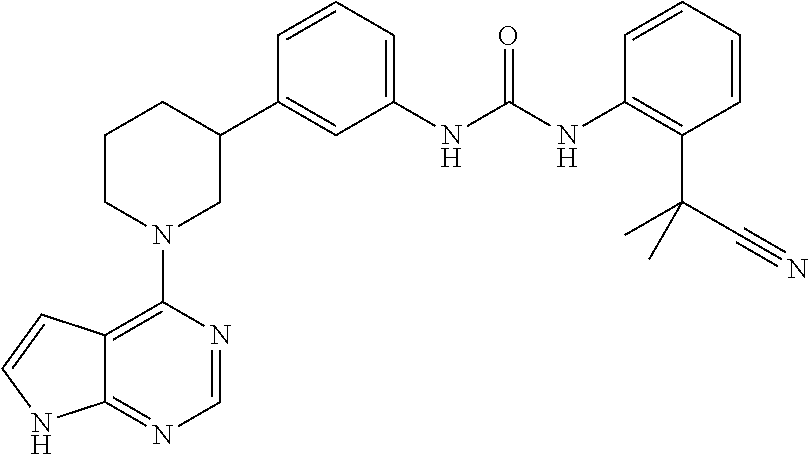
C12=C(N3CC(C4=CC(NC(NC5=C(C(C)(C#N)C)C=CC=C5)=O)=CC=C4)CCC3)N=CN=C1NC=C2
